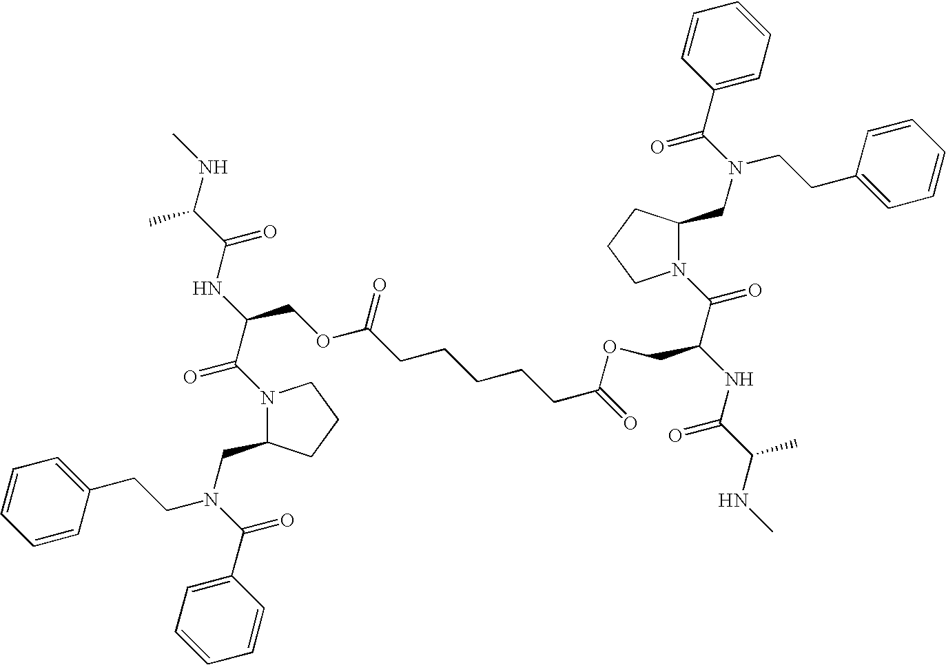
CNC(C(NC(C(N1C(CN(C(C2=CC=CC=C2)=O)CCC2=CC=CC=C2)CCC1)=O)COC(=O)CCCCCC(OCC(C(=O)N1C(CN(C(=O)C2=CC=CC=C2)CCC2=CC=CC=C2)CCC1)NC(=O)C(C)NC)=O)=O)C
